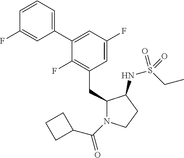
C1(CC2N(C(=O)C3CCC3)CCC2NS(CC)(=O)=O)=C(F)C(C2=CC=CC(F)=C2)=CC(F)=C1
